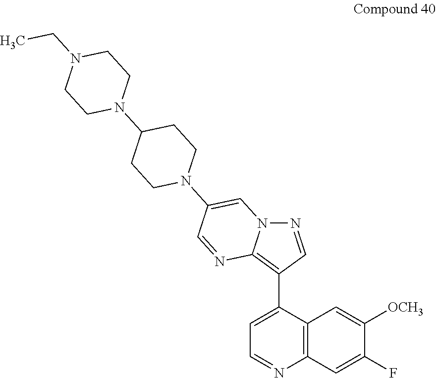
C1=NC2=C(C3=CC=NC4=C3C=C([OCH3])C(F)=C4)C=NN2C=C1N1CCC(N2CCN(CC)CC2)CC1
